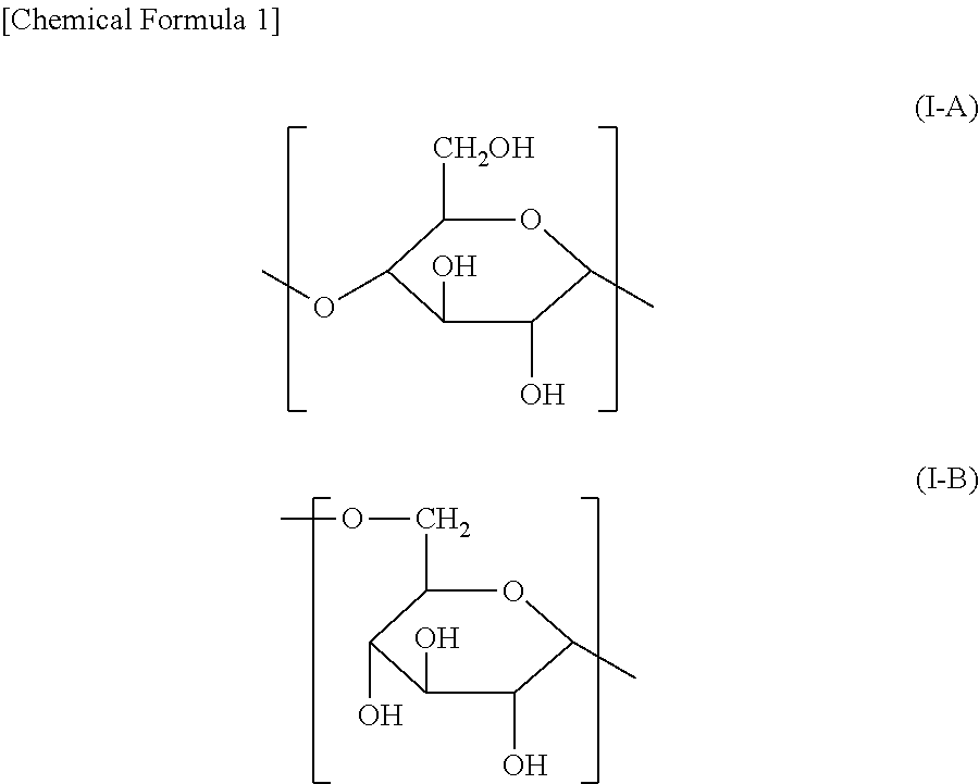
C1([CH2OH])C(OC)C(O)C(O)C(C)O1.C1(COC)C(O)C(O)C(O)C(C)O1
